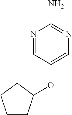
C1CC(OC2=CN=C(N)N=C2)CC1
